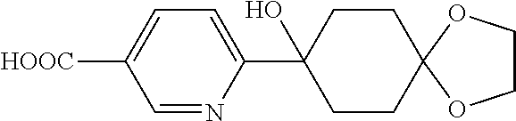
N1=CC([HOOC])=CC=C1C1(O)CCC2(CC1)OCCO2
